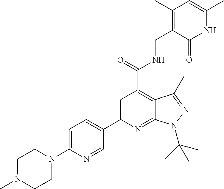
C1=C(N2CCN(C)CC2)N=CC(C2=CC(C(NCC3=C(C)C=C(C)NC3=O)=O)=C3C(=N2)N(C(C)(C)C)N=C3C)=C1
